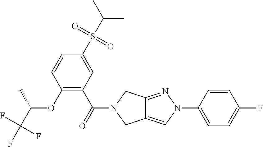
O(C1=C(C(=O)N2CC3=CN(C4=CC=C(F)C=C4)N=C3C2)C=C(S(C(C)C)(=O)=O)C=C1)C(C(F)(F)F)C
